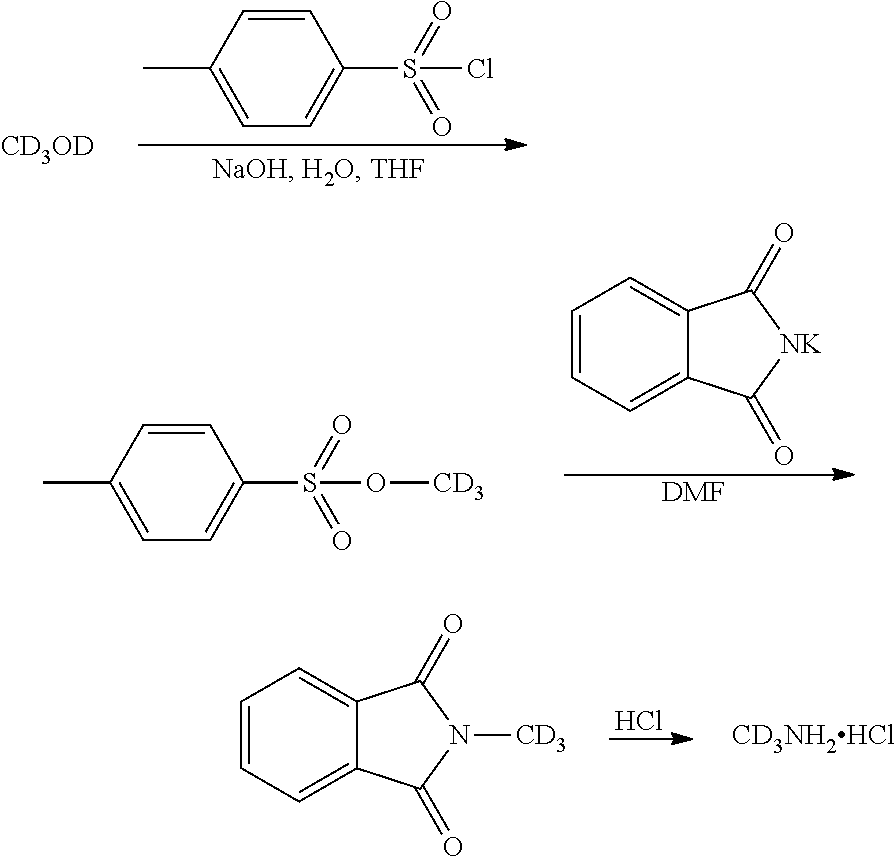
CC1=CC=C(S(=O)(=O)Cl)C=C1.[CD3OD].C1=CC=C2C(=C1)C(=O)[NK]C2=O.[DMF].CC1=CC=C(S(=O)(=O)O[CD3])C=C1.Cl.C1=CC=C2C(=C1)C(=O)N([CD3])C2=O.[CD3NH2HCl]
